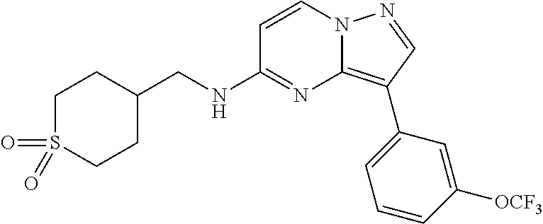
C1(CNC2=NC3=C(C4=CC=CC([OCF3])=C4)C=NN3C=C2)CCS(=O)(=O)CC1
